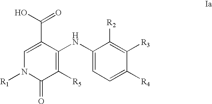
C1=C(C(O)=O)C(NC2=CC=C([R4])C([R3])=C2[R2])=C([R5])C(=O)N1[R1]
